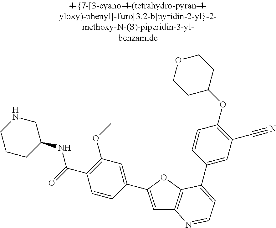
C1=C(C2=CC(OC)=C(C(=O)NC3CNCCC3)C=C2)OC2=C1N=CC=C2C1=CC(C#N)=C(OC2CCOCC2)C=C1
